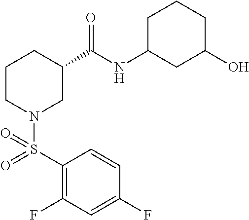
C1(S(=O)(N2CC(C(NC3CC(O)CCC3)=O)CCC2)=O)=C(F)C=C(F)C=C1
